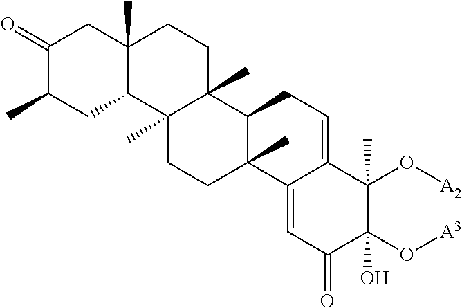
C1(C)C(=O)CC2(C)C(C1)C1(C)C(C)(CC2)C2C(C)(CC1)C1=CC(=O)C(O[A3])(O)C(O[A2])(C)C1=CC2
